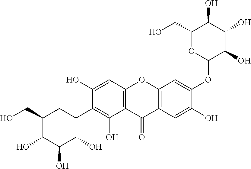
C1(CO)C(O)C(O)C(O)C(C2=C(O)C3=C(C=C2O)OC2=C(C3=O)C=C(O)C(OC3C(O)C(O)C(O)C(CO)O3)=C2)C1
